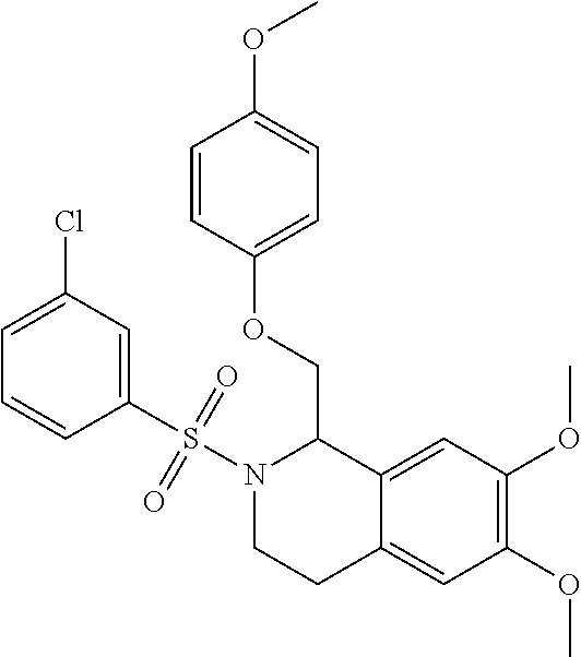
C1(S(N2CCC3=CC(OC)=C(OC)C=C3C2COC2=CC=C(OC)C=C2)(=O)=O)=CC(Cl)=CC=C1
